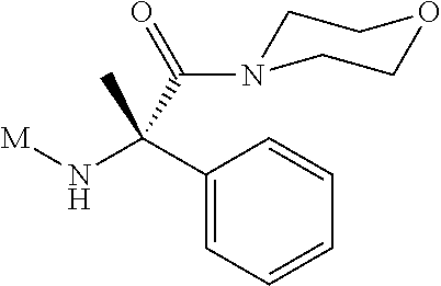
[M]NC(C1=CC=CC=C1)(C)C(=O)N1CCOCC1
